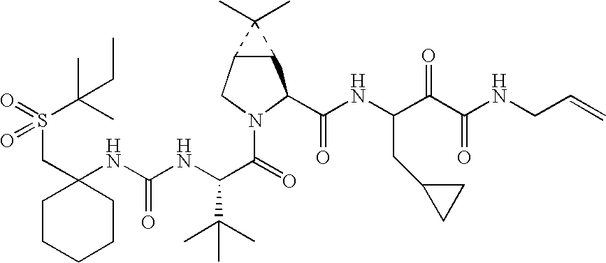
C(C1(NC(NC(C(=O)N2CC3C(C2C(NC(C(C(NCC=C)=O)=O)CC2CC2)=O)C3(C)C)C(C)(C)C)=O)CCCCC1)S(C(C)(C)CC)(=O)=O
